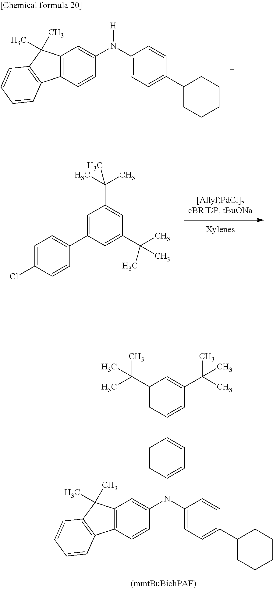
C12=C(C=CC(N(C3=CC=C(C4=CC(C(C)(C)C)=CC(C(C)(C)C)=C4)C=C3)C3=CC=C(C4CCCCC4)C=C3)=C1)C1=C(C2(C)C)C=CC=C1.C1=C(C2=CC=C(Cl)C=C2)C=C(C(C)(C)C)C=C1C(C)(C)C.C12=C(C=CC(N([H])C3=CC=C(C4CCCCC4)C=C3)=C1)C1=C(C2(C)C)C=CC=C1
